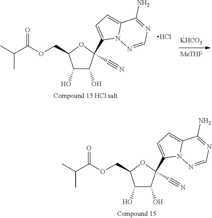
[KHCO3].[MeTHF].C1(O)C(O)C(C#N)(C2=CC=C3N2N=CN=C3N)OC1COC(=O)C(C)C.Cl.C1(O)C(O)C(C#N)(C2=CC=C3N2N=CN=C3N)OC1COC(=O)C(C)C
